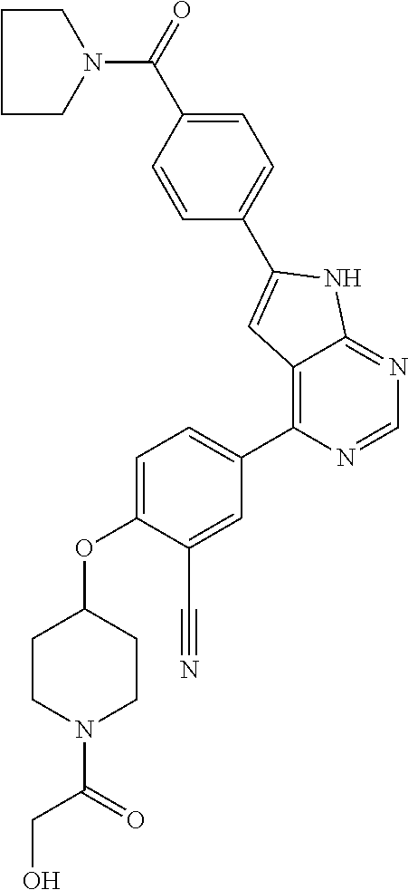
O(C1=CC=C(C2=C3C(=NC=N2)NC(C2=CC=C(C(=O)N4CCCC4)C=C2)=C3)C=C1C#N)C1CCN(C(CO)=O)CC1
